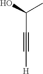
C(C(C)O)#C[H]
